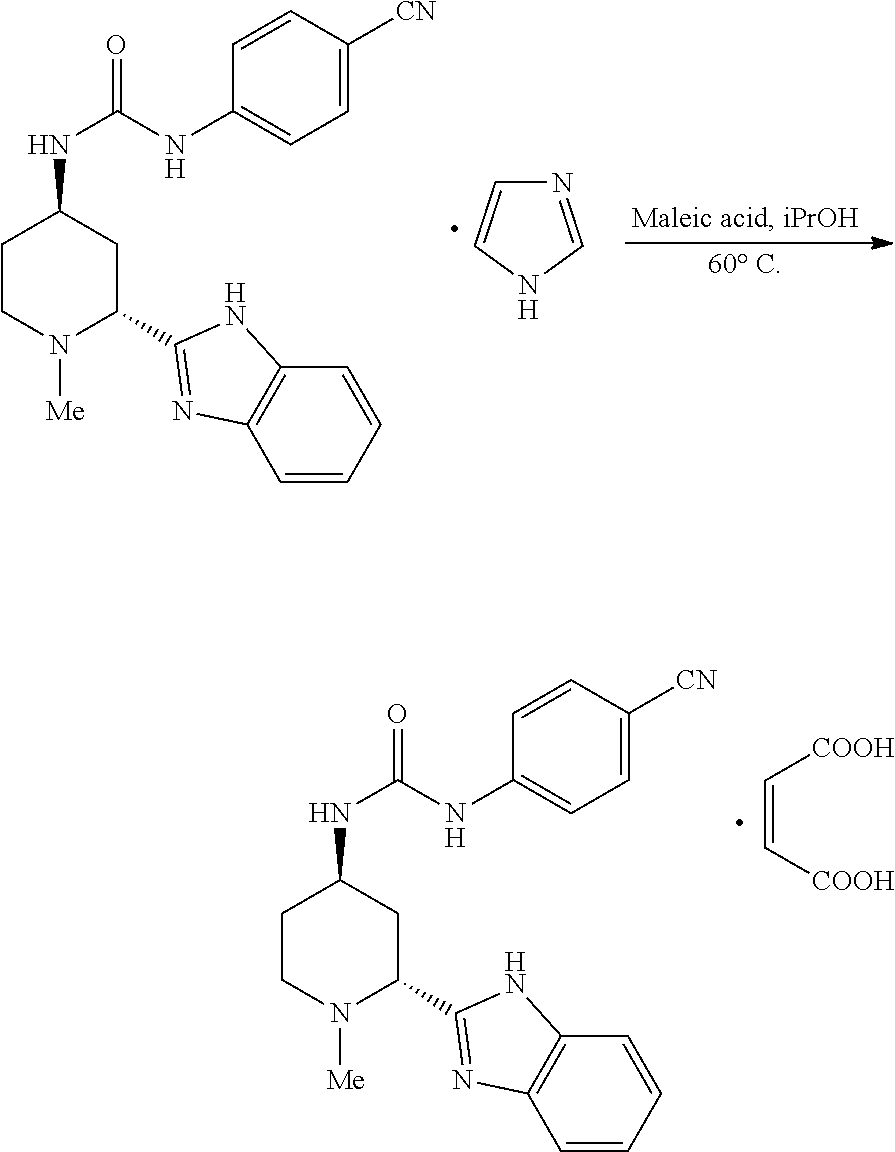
C1CN([Me])C(C2=NC3=C(N2)C=CC=C3)CC1NC(=O)NC1=CC=C([CN])C=C1.C(=C[COOH])[COOH].C1CN([Me])C(C2=NC3=C(N2)C=CC=C3)CC1NC(=O)NC1=CC=C([CN])C=C1.N1=CNC=C1.[60 C]
